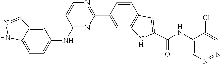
N1=NC=C(Cl)C(NC(C2=CC3=C(C=C(C4=NC=CC(NC5=CC=C6C(=C5)C=NN6)=N4)C=C3)N2)=O)=C1
